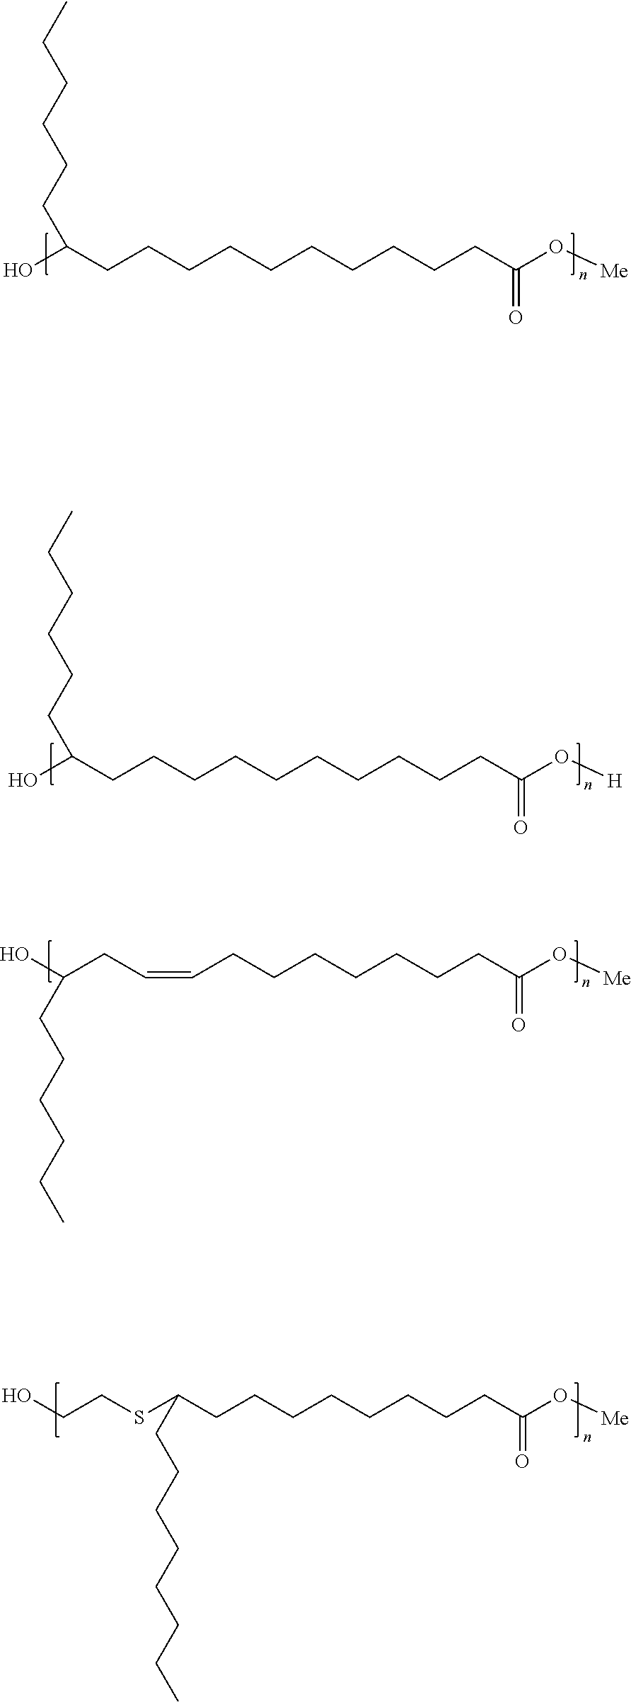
OC(CCCCCCCCCCC(O[Me])=O)CCCCCC.OC(CCCCCCCCCCC(O[H])=O)CCCCCC.C(=CCCCCCCCC(O[Me])=O)CC(O)CCCCCC.C(SC(CCCCCCCCC(O[Me])=O)CCCCCCCC)CO
